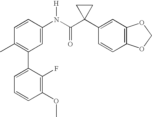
C1(N(C(C2(C3=CC4=C(C=C3)OCO4)CC2)=O)[H])=CC(C2=CC=CC(OC)=C2F)=C(C)C=C1
